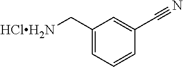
C1(C[HClH2N])=CC=CC(C#N)=C1
